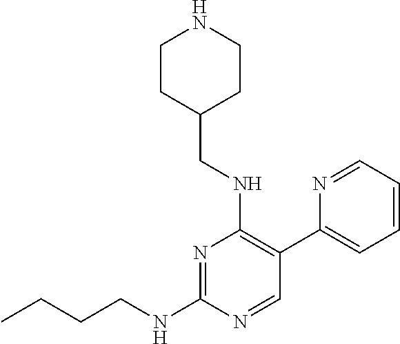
N1=C(NCCCC)N=CC(C2=CC=CC=N2)=C1NCC1CCNCC1
